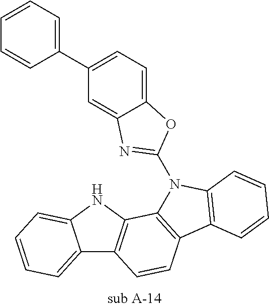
C12=CC=CC=C1NC1=C2C=CC2=C1N(C1=NC3=CC(C4=CC=CC=C4)=CC=C3O1)C1=C2C=CC=C1
